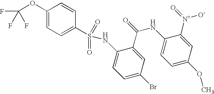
C1(OC(F)(F)F)=CC=C(S(=O)(=O)NC2=CC=C(Br)C=C2C(NC2=CC=C(OC)C=C2[N+](=O)[O-])=O)C=C1
